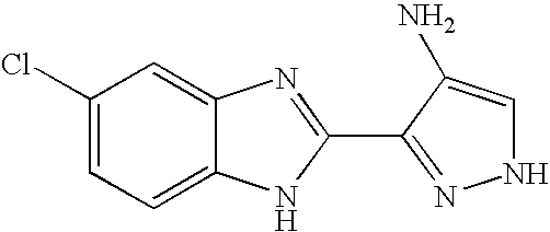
C1=C(Cl)C=C2C(=C1)NC(C1=NNC=C1N)=N2
